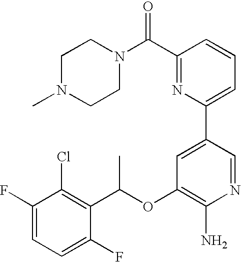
C1(F)=CC=C(F)C(C(OC2=C(N)N=CC(C3=CC=CC(C(N4CCN(C)CC4)=O)=N3)=C2)C)=C1Cl
